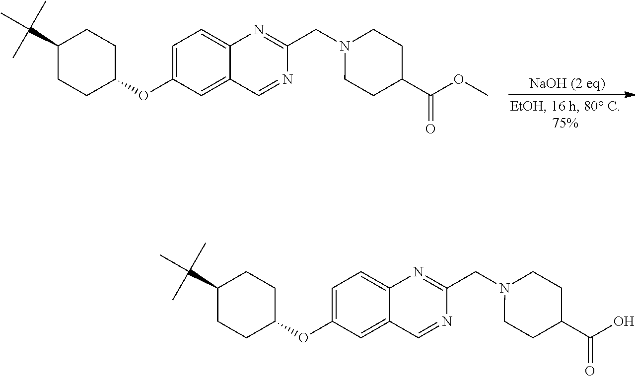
C1=C(OC2CCC(C(C)(C)C)CC2)C=C2C(=C1)N=C(CN1CCC(C(OC)=O)CC1)N=C2.C1=C(OC2CCC(C(C)(C)C)CC2)C=C2C(=C1)N=C(CN1CCC(C(O)=O)CC1)N=C2
